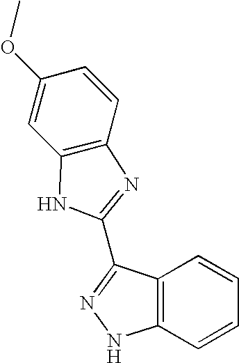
C1(OC)=CC2=C(C=C1)N=C(C1=NNC3=C1C=CC=C3)N2
